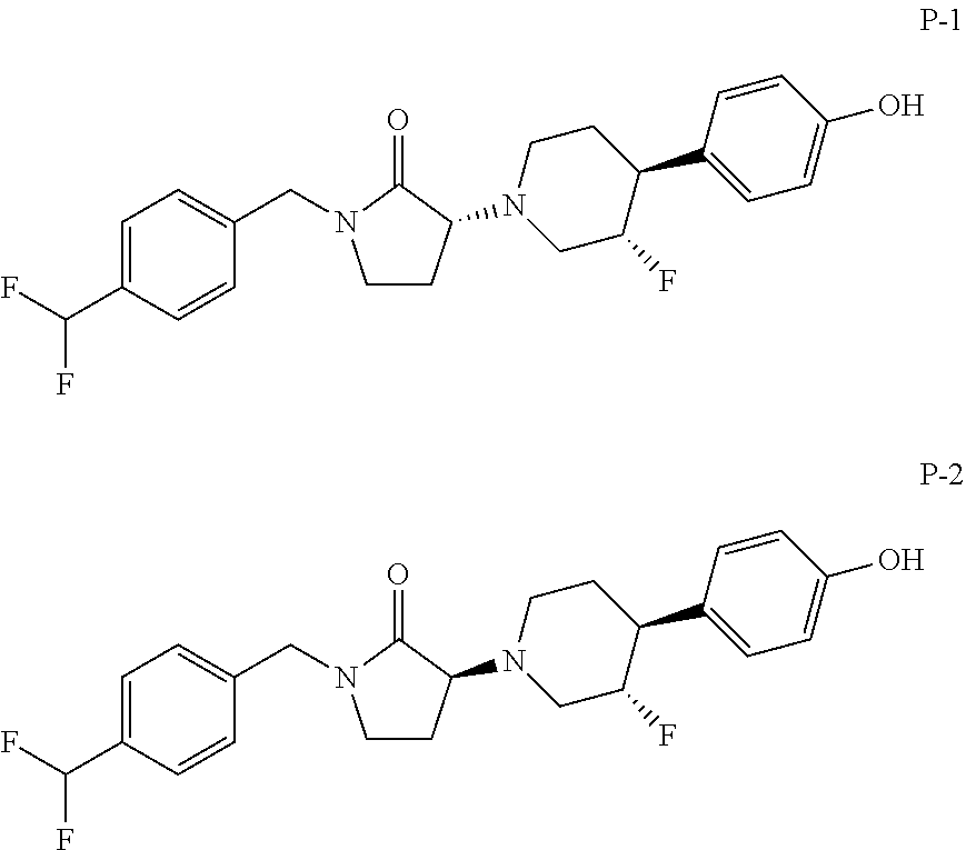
C1=C(C(F)F)C=CC(CN2CCC(N3CC(F)C(C4=CC=C(O)C=C4)CC3)C2=O)=C1.C1=C(C(F)F)C=CC(CN2CCC(N3CC(F)C(C4=CC=C(O)C=C4)CC3)C2=O)=C1
